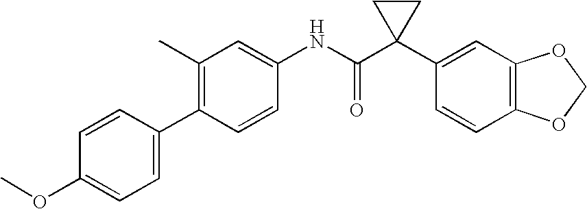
C1(C)=C(C2=CC=C(OC)C=C2)C=CC(NC(C2(C3=CC4=C(C=C3)OCO4)CC2)=O)=C1
